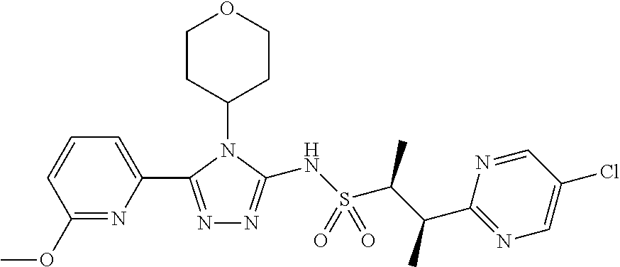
C1CC(N2C(C3=CC=CC(OC)=N3)=NN=C2NS(C(C(C2=NC=C(Cl)C=N2)C)C)(=O)=O)CCO1
